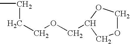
C(COCC1OCOC1)CC
